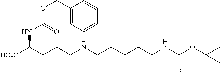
C1(COC(NC(CCCNCCCCCNC(OC(C)(C)C)=O)[HO2C])=O)=CC=CC=C1
